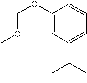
C1(OCOC)=CC(C(C)(C)C)=CC=C1
